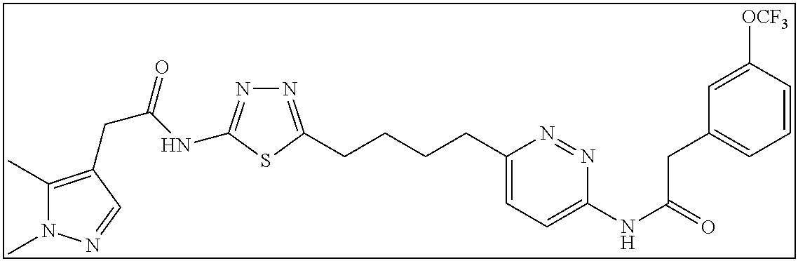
N1=C(CCCCC2=CC=C(NC(=O)CC3=CC=CC([OCF3])=C3)N=N2)SC(NC(CC2=C(C)N(C)N=C2)=O)=N1
